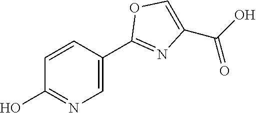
C1(C2=NC(C(O)=O)=CO2)=CN=C(O)C=C1
